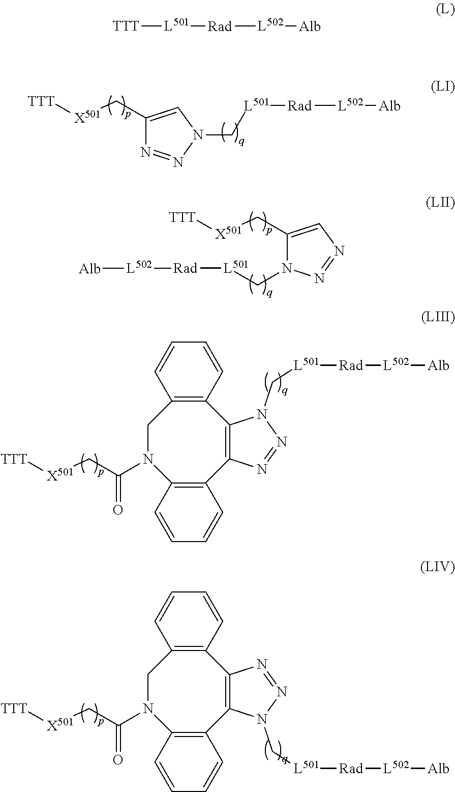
C([L501][Rad][L502][Alb])N1C=C(C[X501][TTT])N=N1.N1=NN(C[L501][Rad][L502][Alb])C(C[X501][TTT])=C1.C1C2=C(C3=C(C4=C(C=CC=C4)N1C(C[X501][TTT])=O)N=NN3C[L501][Rad][L502][Alb])C=CC=C2.C1C2=C(C3=C(C4=C(C=CC=C4)N1C(C[X501][TTT])=O)N(C[L501][Rad][L502][Alb])N=N3)C=CC=C2.[TTT][L501][Rad][L502][Alb]
